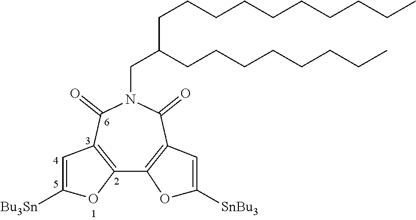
C12=C(C(=O)N(CC(CCCCCCCCCC)CCCCCCCC)C(=O)C3=C1OC([SnBu3])=C3)C=C([Bu3Sn])O2
